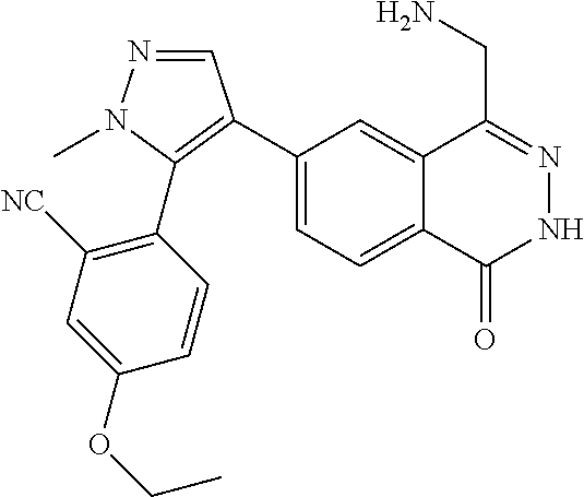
C1(C2=C(C3=C([NC])C=C(OCC)C=C3)N(C)N=C2)=CC=C2C(=C1)C(CN)=NNC2=O
